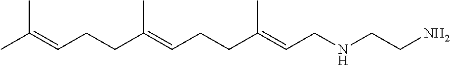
C(C(=CCCC(=CCNCCN)C)C)CC=C(C)C
